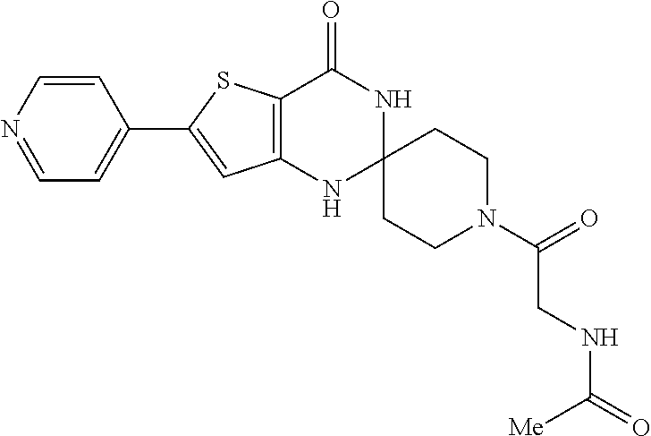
C1=CN=CC=C1C1=CC2=C(S1)C(=O)NC1(N2)CCN(C(=O)CNC(=O)[Me])CC1
